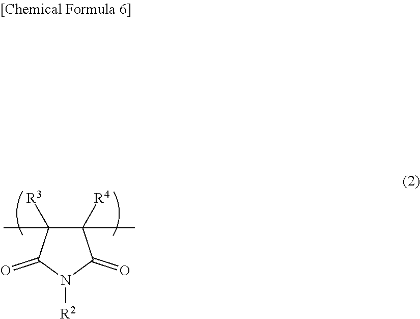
C1([R4])(C)C([R3])(C)C(=O)N([R2])C1=O
